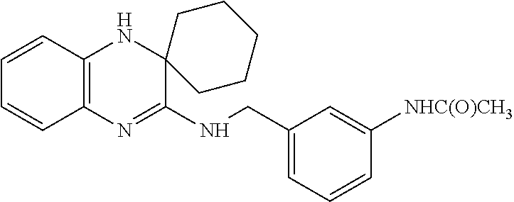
C1=CC2=C(C=C1)N=C(NCC1=CC=CC([NHC(O)CH3])=C1)C1(N2)CCCCC1
